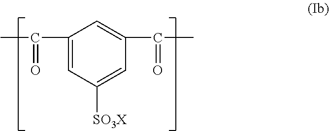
C1(C(C)=O)=CC([SO3X])=CC(C(C)=O)=C1
